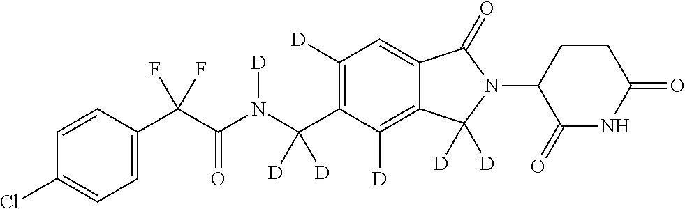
C1=CC(C(C(N(C(C2=C([D])C=C3C(=C2[D])C([D])([D])N(C2C(=O)NC(=O)CC2)C3=O)([D])[D])[D])=O)(F)F)=CC=C1Cl
